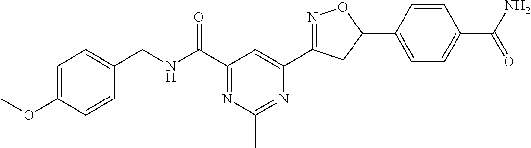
C1=C(OC)C=CC(CNC(C2=NC(C)=NC(C3=NOC(C4=CC=C(C(N)=O)C=C4)C3)=C2)=O)=C1
